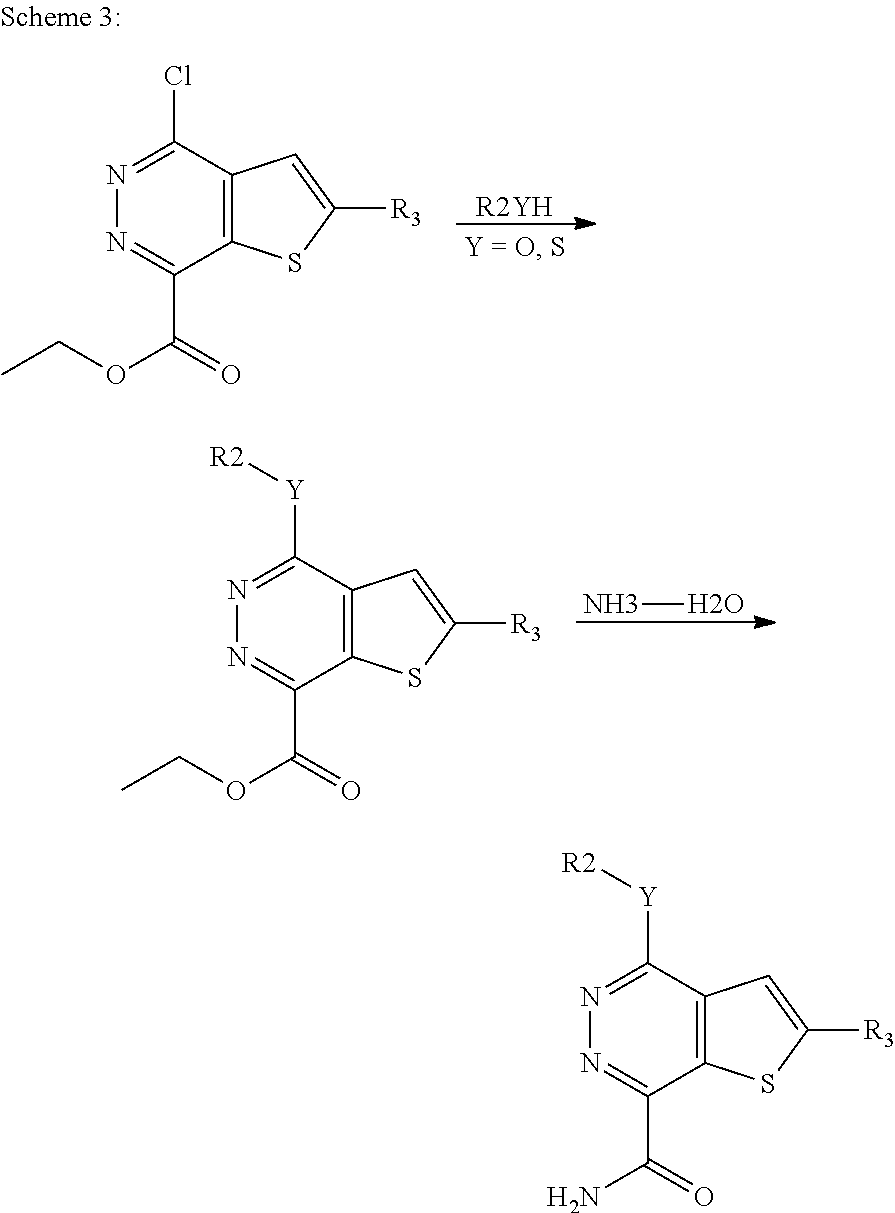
[R2YH].C12=C(C(Cl)=NN=C1C(=O)OCC)C=C([R3])S2.NO.C12=C(C([Y][R2])=NN=C1C(=O)OCC)C=C([R3])S2.C12=C(C([Y][R2])=NN=C1C(=O)N)C=C([R3])S2
